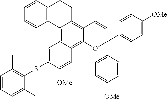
C1=CC2=C(C=C1)C1=C3C(=C4C(=C1CC2)C=CC(C1=CC=C([OMe])C=C1)(C1=CC=C([OMe])C=C1)O4)C=C([OMe])C(SC1=C(C)C=CC=C1C)=C3
